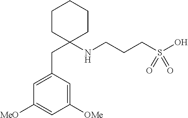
N(CCCS(O)(=O)=O)C1(CC2=CC([MeO])=CC([OMe])=C2)CCCCC1
